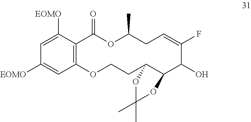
C1(C)CC=C(F)C(O)C2C(CCOC3=C(C([EOMO])=CC([EOMO])=C3)C(=O)O1)OC(C)(C)O2
